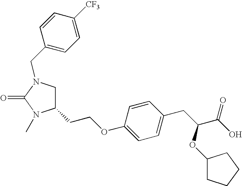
C1(CCOC2=CC=C(CC(C(O)=O)OC3CCCC3)C=C2)CN(CC2=CC=C([CF3])C=C2)C(=O)N1C
